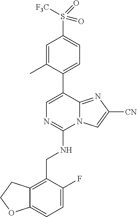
C12=CC=C(F)C(CNC3=NC=C(C4=CC=C(S(=O)([F3C])=O)C=C4C)C4=NC([CN])=CN34)=C1CCO2
